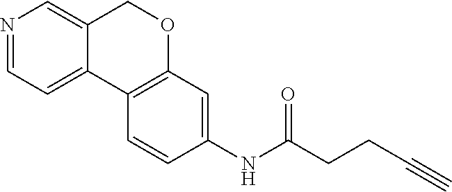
C12=CC=NC=C1COC1=C2C=CC(NC(CCC#C)=O)=C1
